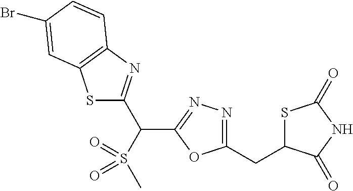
S1C(C(S(C)(=O)=O)C2=NN=C(CC3SC(=O)NC3=O)O2)=NC2=C1C=C(Br)C=C2
